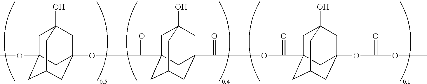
COC12CC3(O)CC(OC(=O)C45CC6(O)CC(C(OC(=O)C78CC9(O)CC(OC(OC)=O)(CC(C7)C9)C8)=O)(CC(C4)C6)C5)(CC(C1)C3)C2
